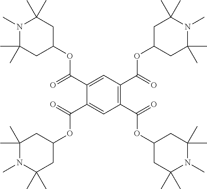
C1(C(=O)OC2CC(C)(C)N(C)C(C)(C)C2)=CC(C(=O)OC2CC(C)(C)N(C)C(C)(C)C2)=C(C(=O)OC2CC(C)(C)N(C)C(C)(C)C2)C=C1C(=O)OC1CC(C)(C)N(C)C(C)(C)C1
